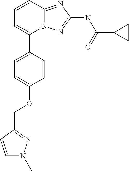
C1=CC2=NC(NC(C3CC3)=O)=NN2C(C2=CC=C(OCC3=NN(C)C=C3)C=C2)=C1
